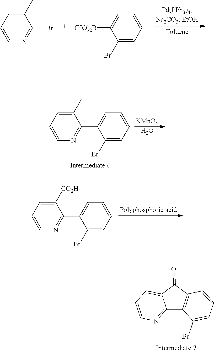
C1(C)=CC=CN=C1Br.C1=CC=C(Br)C([(HO)2B])=C1.[KMnO4].O.C1(C)=CC=CN=C1C1=CC=CC=C1Br.C1([CO2H])=CC=CN=C1C1=CC=CC=C1Br.C12=NC=CC=C1C(=O)C1=C2C(Br)=CC=C1
